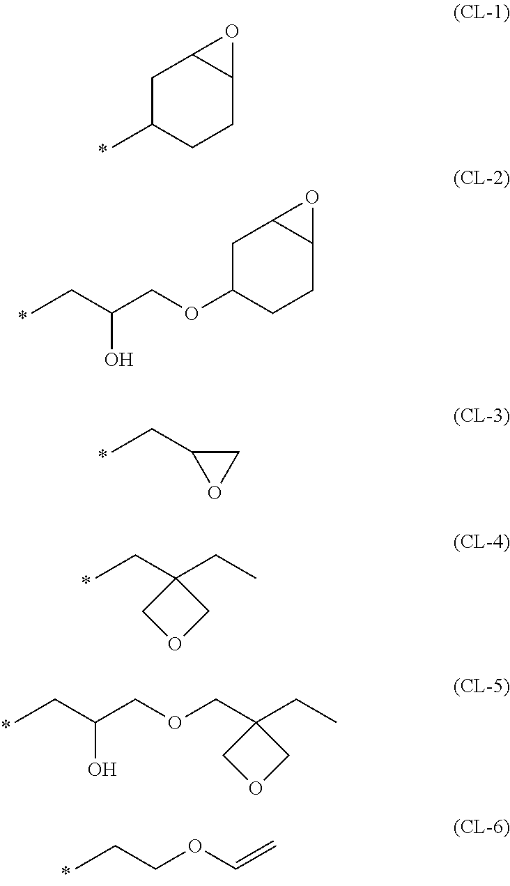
C1C(C)CCC2C1O2.C1C(OCC(CC)O)CCC2C1O2.C1(CC)OC1.C1(CC)(CC)COC1.C(CC)(COCC1(CC)COC1)O.C(CC)OC=C
